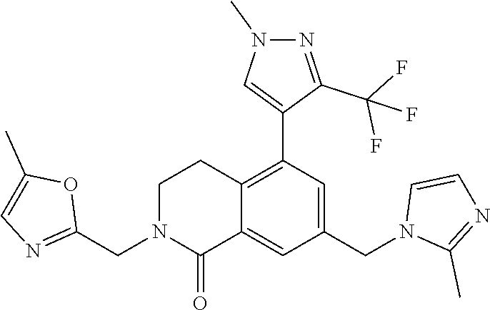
C1(CN2CCC3=C(C4=CN(C)N=C4C(F)(F)F)C=C(CN4C(C)=NC=C4)C=C3C2=O)=NC=C(C)O1
